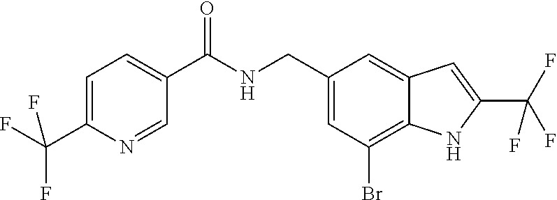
C1=C(C(F)(F)F)N=CC(C(NCC2=CC(Br)=C3C(=C2)C=C(C(F)(F)F)N3)=O)=C1
